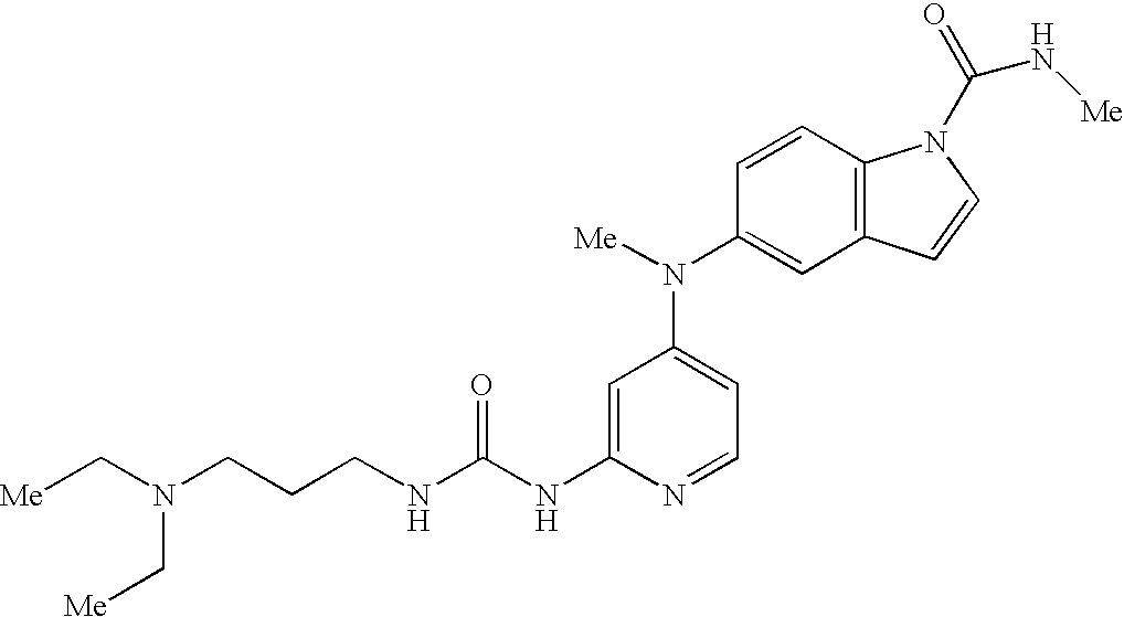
N(C(NC1=CC(N(C2=CC3=C(C=C2)N(C(=O)N[Me])C=C3)[Me])=CC=N1)=O)CCCN(C[Me])C[Me]
